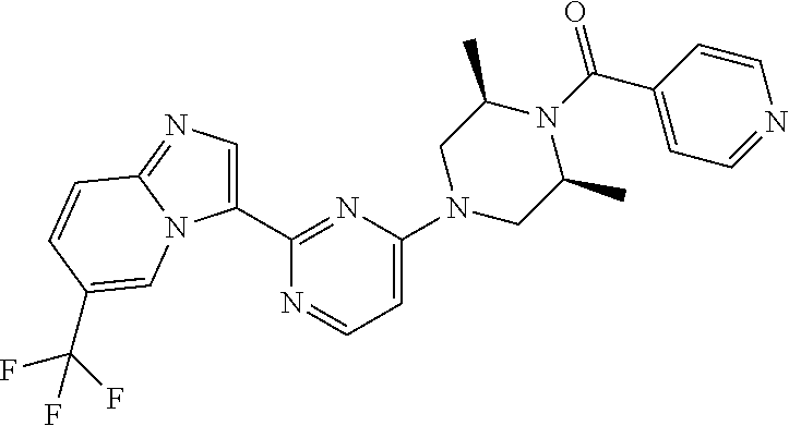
C1(C2=NC(N3CC(C)N(C(C4=CC=NC=C4)=O)C(C)C3)=CC=N2)=CN=C2N1C=C(C(F)(F)F)C=C2
